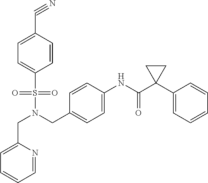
C1=NC(CN(S(C2=CC=C(C#N)C=C2)(=O)=O)CC2=CC=C(NC(=O)C3(C4=CC=CC=C4)CC3)C=C2)=CC=C1
